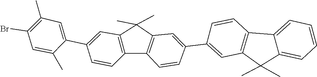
C12=C(C=CC(C3=CC4=C(C=C3)C3=C(C=C(C5=CC(C)=C(Br)C=C5C)C=C3)C4(C)C)=C1)C1=CC=CC=C1C2(C)C
